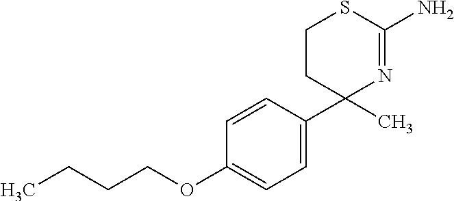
C1CC(C2=CC=C(OCCCC)C=C2)(C)N=C(N)S1
